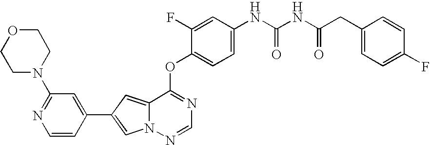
O(C1=NC=NN2C1=CC(C1=CC(N3CCOCC3)=NC=C1)=C2)C1=CC=C(NC(NC(CC2=CC=C(F)C=C2)=O)=O)C=C1F
